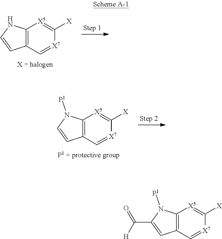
C12=C(C=[X7]C([X])=[X5]1)C=CN2.C12=C(C=[X7]C([X])=[X5]1)C=CN2[P1].C12=C(C=[X7]C([X])=[X5]1)C=C(C(=O)[H])N2[P1]
